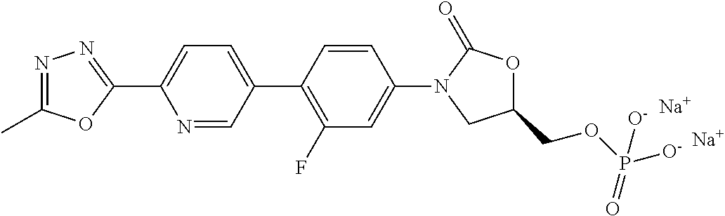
C1(C)=NN=C(C2=CC=C(C3=C(F)C=C(N4CC(COP(=O)([O-])[O-])OC4=O)C=C3)C=N2)O1.[Na].[Na]
